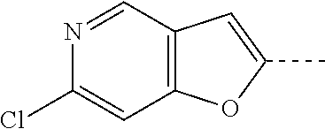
C12=C(C=NC(Cl)=C1)C=C(C)O2
